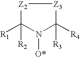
[Z2]1C([R1])([R2])N([O*])C([R4])([R3])[Z3]1
